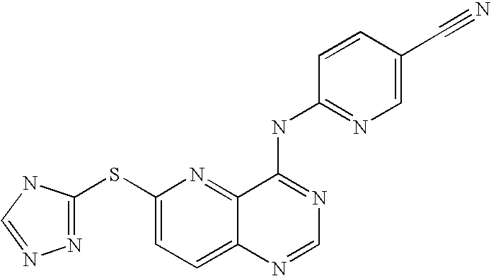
S(C1=CC=C2C(=N1)C(NC1=NC=C(C#N)C=C1)=NC=N2)C1=NN=CN1
